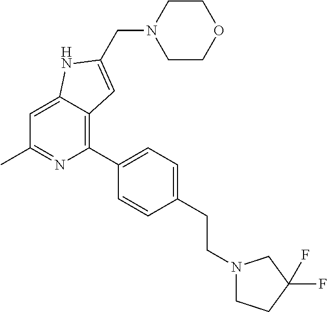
C1=C2C(=C(C3=CC=C(CCN4CCC(F)(F)C4)C=C3)N=C1C)C=C(CN1CCOCC1)N2
